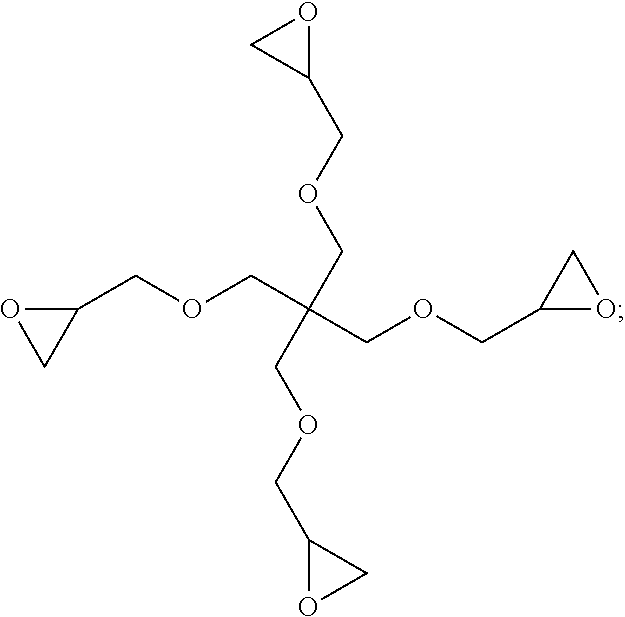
C1(COCC(COCC2OC2)(COCC2OC2)COCC2OC2)OC1
